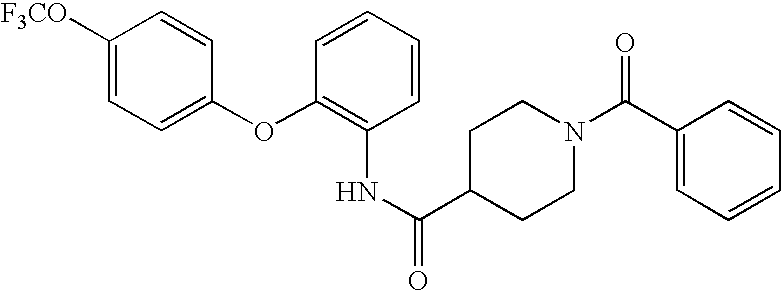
C1([F3CO])=CC=C(OC2=C(NC(C3CCN(C(C4=CC=CC=C4)=O)CC3)=O)C=CC=C2)C=C1
